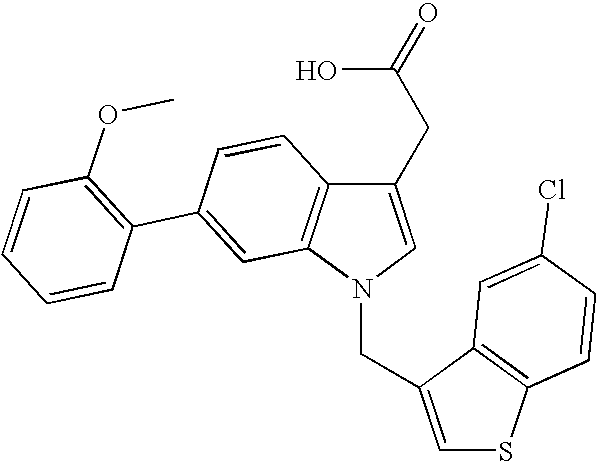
C1(CC(O)=O)=CN(CC2=CSC3=C2C=C(Cl)C=C3)C2=C1C=CC(C1=C(OC)C=CC=C1)=C2
